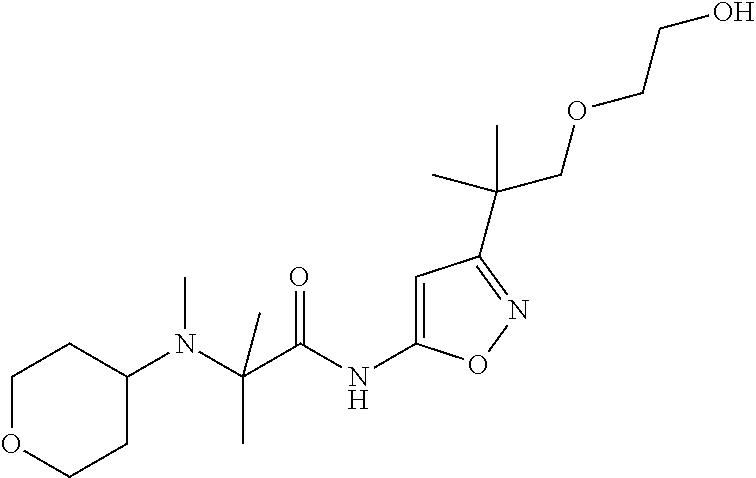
C(N(C1CCOCC1)C)(C(=O)NC1=CC(C(COCCO)(C)C)=NO1)(C)C
